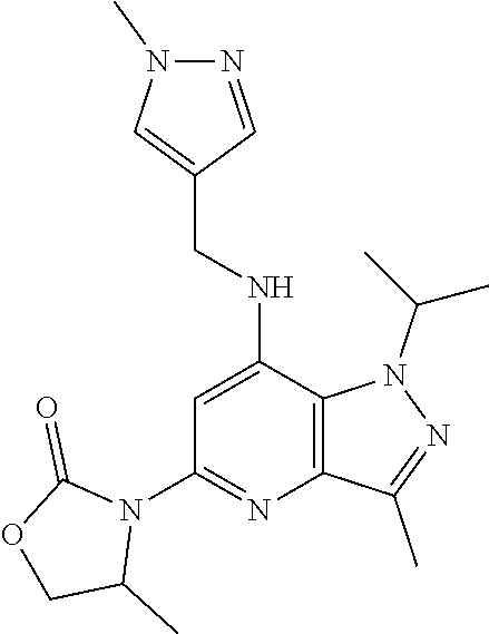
N1(C(C)C)C2=C(N=C(N3C(C)COC3=O)C=C2NCC2=CN(C)N=C2)C(C)=N1
